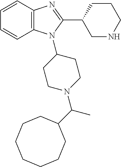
C1=CC2=C(C=C1)N(C1CCN(C(C3CCCCCCC3)C)CC1)C(C1CNCCC1)=N2
